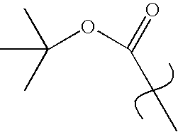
CC(C)(C)OC(=O)CC
